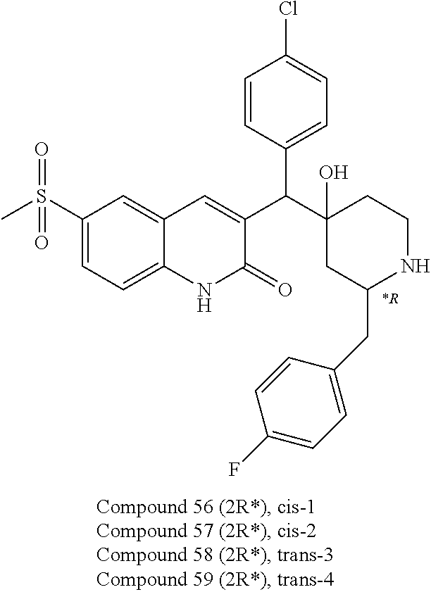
C1(S(C)(=O)=O)=CC=C2C(=C1)C=C(C(C1(O)CC(CC3=CC=C(F)C=C3)NCC1)C1=CC=C(Cl)C=C1)C(=O)N2
